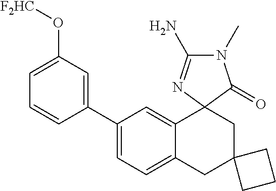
C1(C2=CC(O[F2HC])=CC=C2)=CC=C2C(=C1)C1(CC3(C2)CCC3)N=C(N)N(C)C1=O
